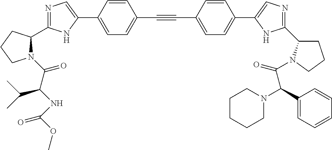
N1=C(C2N(C(C(NC(=O)OC)C(C)C)=O)CCC2)NC(C2=CC=C(C#CC3=CC=C(C4=CN=C(C5CCCN5C(=O)C(C5=CC=CC=C5)N5CCCCC5)N4)C=C3)C=C2)=C1
